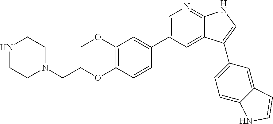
C1=C(C2=CC(OC)=C(OCCN3CCNCC3)C=C2)C=C2C(=N1)NC=C2C1=CC=C2C(=C1)C=CN2
